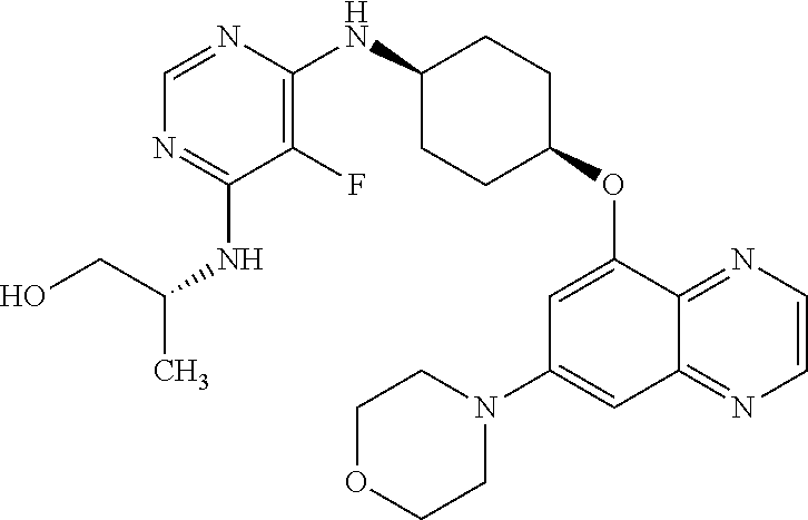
C1=NC(NC2CCC(OC3=CC(N4CCOCC4)=CC4=NC=CN=C34)CC2)=C(F)C(NC(C)CO)=N1
